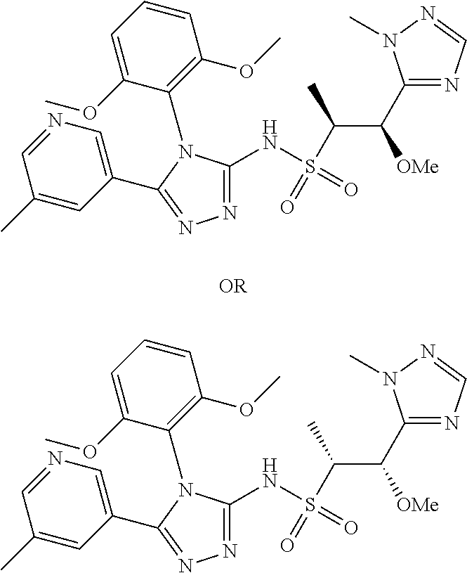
C1(C)=CC(C2=NN=C(NS(=O)(C(C([OMe])C3=NC=NN3C)C)=O)N2C2=C(OC)C=CC=C2OC)=CN=C1.C1(C)=CC(C2=NN=C(NS(=O)(C(C([OMe])C3=NC=NN3C)C)=O)N2C2=C(OC)C=CC=C2OC)=CN=C1
